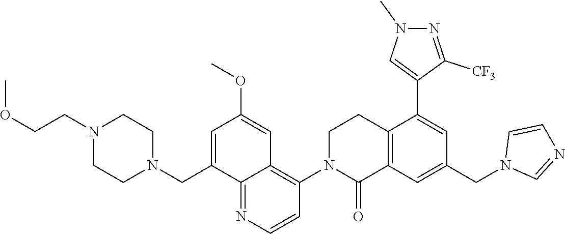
C12=C(C=C(CN3C=NC=C3)C=C1C1=CN(C)N=C1[CF3])C(=O)N(C1=C3C(=NC=C1)C(CN1CCN(CCOC)CC1)=CC(OC)=C3)CC2
